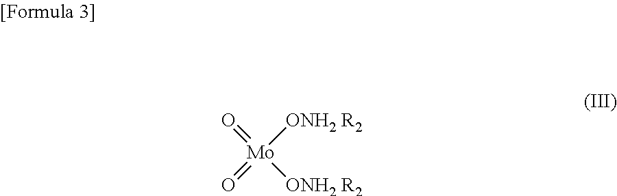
O=[Mo](=O)([ONH2 R2])[ONH2 R2]
